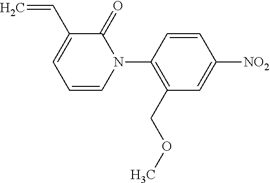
C1=CC(N2C(=O)C(C=C)=CC=C2)=C(COC)C=C1[NO2]
